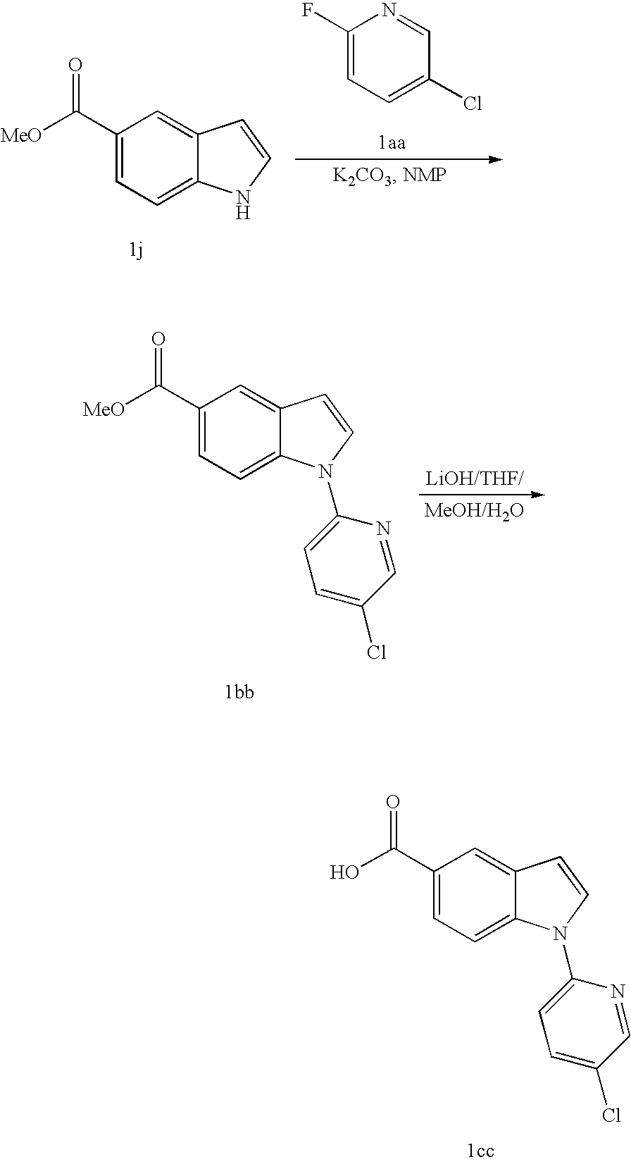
C1(C([MeO])=O)=CC=C2C(=C1)C=CN2.C1(F)=CC=C(Cl)C=N1.C1(C([MeO])=O)=CC=C2C(=C1)C=CN2C1=CC=C(Cl)C=N1.C1(C(O)=O)=CC=C2C(=C1)C=CN2C1=CC=C(Cl)C=N1
